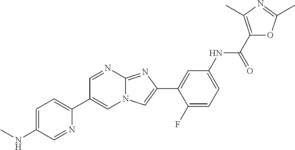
C1=NC2=NC(C3=CC(NC(C4=C(C)N=C(C)O4)=O)=CC=C3F)=CN2C=C1C1=CC=C(NC)C=N1
